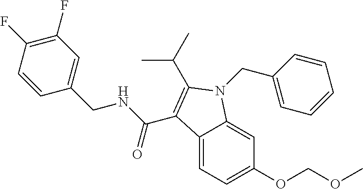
C1(F)=C(F)C=CC(CNC(=O)C2=C(C(C)C)N(CC3=CC=CC=C3)C3=CC(OCOC)=CC=C32)=C1
